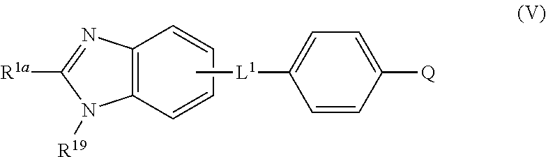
C12=C(C=CC=C1)N([R19])C([R1a])=N2.C[L1]C1=CC=C([Q])C=C1
